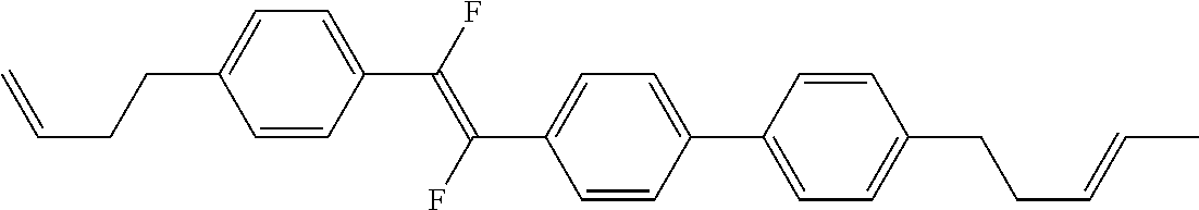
C1=CC(C(=C(C2=CC=C(C3=CC=C(CCC=CC)C=C3)C=C2)F)F)=CC=C1CCC=C
